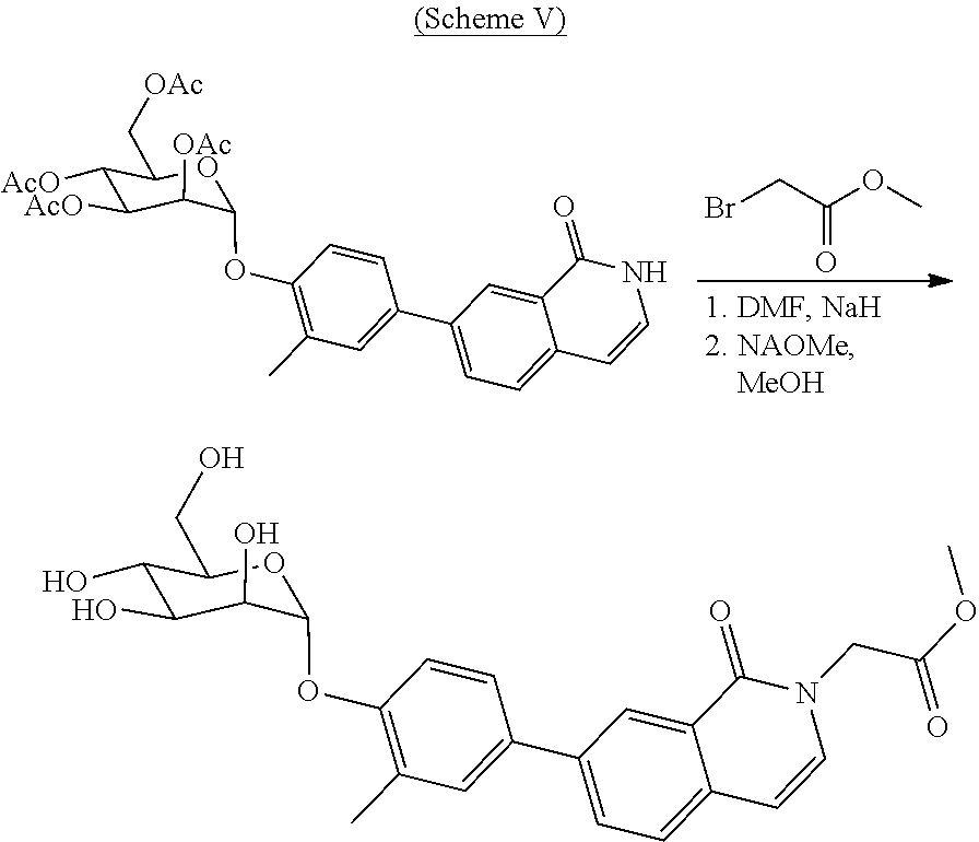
C1(C[OAc])C([AcO])C([AcO])C([OAc])C(OC2=C(C)C=C(C3=CC=C4C(=C3)C(=O)NC=C4)C=C2)O1.BrCC(OC)=O.C1(CO)C(O)C(O)C(O)C(OC2=C(C)C=C(C3=CC=C4C(=C3)C(=O)N(CC(OC)=O)C=C4)C=C2)O1
